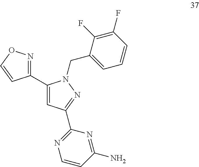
C1(C2=NOC=C2)=CC(C2=NC=CC(N)=N2)=NN1CC1=CC=CC(F)=C1F
